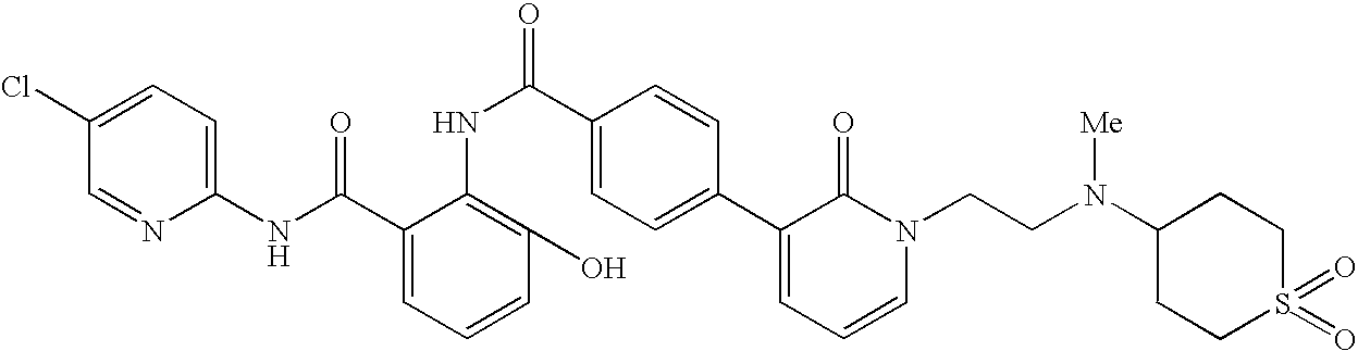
C1(NC(C2=CC=CC(O)=C2NC(C2=CC=C(C3=CC=CN(CCN([Me])C4CCS(=O)(=O)CC4)C3=O)C=C2)=O)=O)=CC=C(Cl)C=N1
